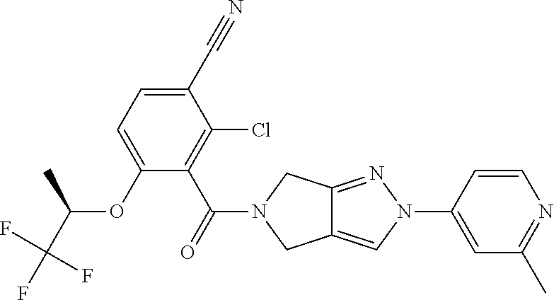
O(C1=CC=C(C#N)C(Cl)=C1C(=O)N1CC2=CN(C3=CC(C)=NC=C3)N=C2C1)C(C(F)(F)F)C
